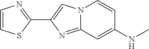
C1(C2=CN3C(=N2)C=C(NC)C=C3)=NC=CS1
